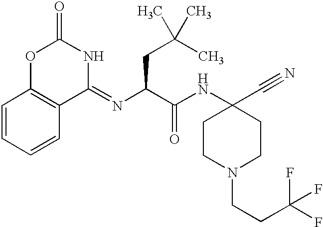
C1=CC=CC2=C1OC(=O)NC2=NC(C(NC1(C#N)CCN(CCC(F)(F)F)CC1)=O)CC(C)(C)C
